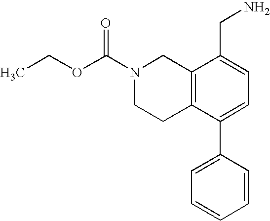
C12=C(C(C3=CC=CC=C3)=CC=C1CN)CCN(C(OCC)=O)C2
